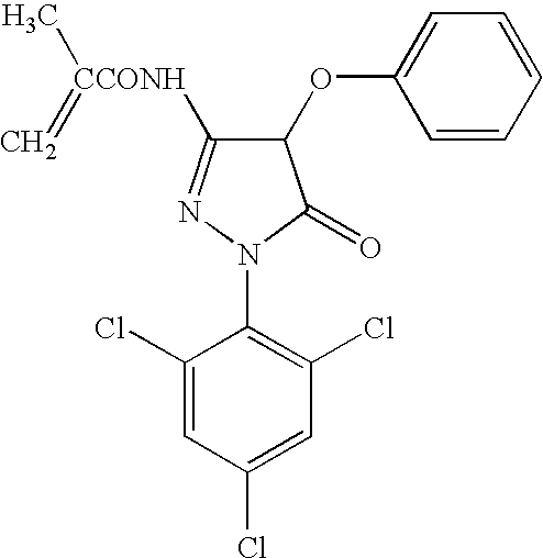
C1(OC2=CC=CC=C2)C([CCONH](C)=C)=NN(C2=C(Cl)C=C(Cl)C=C2Cl)C1=O
